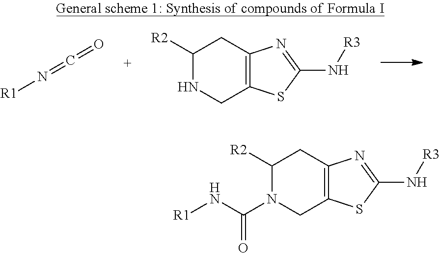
[R1]N=C=O.C1([R2])NCC2=C(C1)N=C(N[R3])S2.C1([R2])N(C(N[R1])=O)CC2=C(C1)N=C(N[R3])S2
